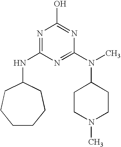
C1CCCC(NC2=NC(O)=NC(N(C)C3CCN(C)CC3)=N2)CC1
